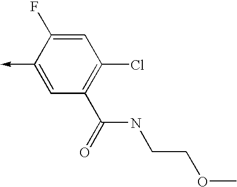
C1(->C)=CC(C(=O)NCCOC)=C(Cl)C=C1F
